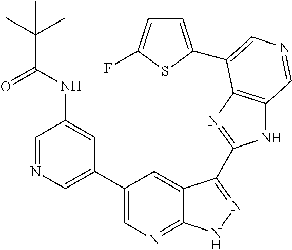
C1(C2=CN=CC(NC(C(C)(C)C)=O)=C2)=CN=C2C(=C1)C(C1=NC3=C(N1)C=NC=C3C1=CC=C(F)S1)=NN2
